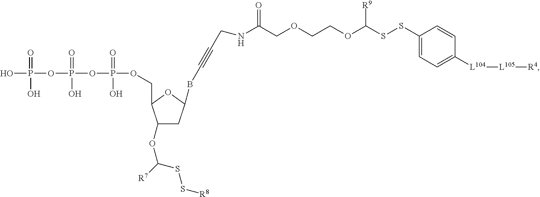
C1(OC([R7])SS[R8])CC(BC#CCNC(COCCOC(SSC2=CC=C([L104][L105][R4])C=C2)[R9])=O)OC1COP(OP(OP(O)(=O)O)(=O)O)(=O)O
